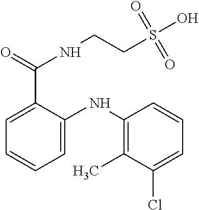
C1=C(NC2=C(C)C(Cl)=CC=C2)C(C(=O)NCCS(O)(=O)=O)=CC=C1
